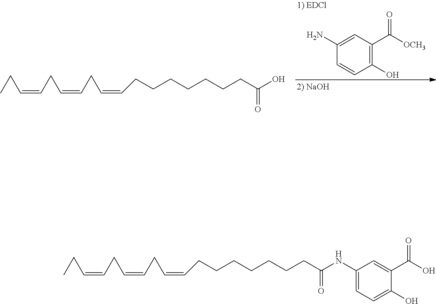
C1=C(N)C=CC(O)=C1C([OCH3])=O.OC(CCCCCCCC=CCC=CCC=CCC)=O.N(C(CCCCCCCC=CCC=CCC=CCC)=O)C1=CC=C(O)C(C(=O)O)=C1
